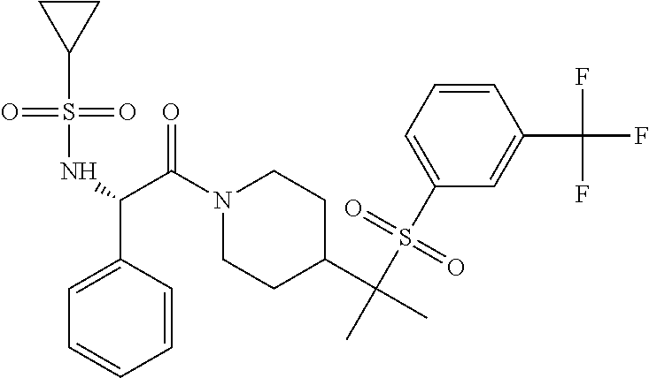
N1(C(=O)C(C2=CC=CC=C2)NS(=O)(C2CC2)=O)CCC(C(C)(S(C2=CC=CC(C(F)(F)F)=C2)(=O)=O)C)CC1
